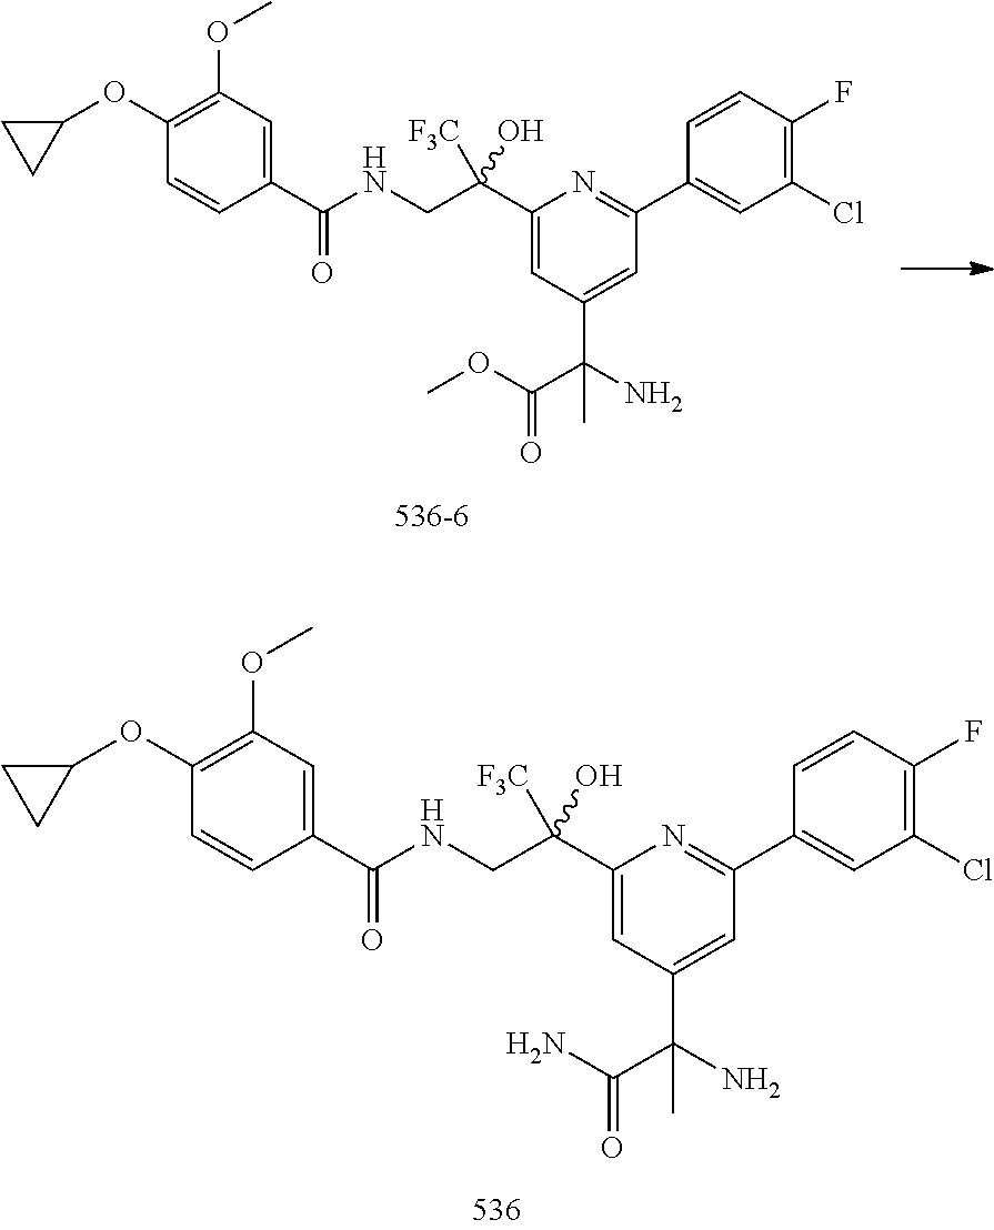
C1=CC(F)=C(Cl)C=C1C1=NC(C(CNC(C2=CC(OC)=C(OC3CC3)C=C2)=O)(O)[F3C])=CC(C(C)(N)C(N)=O)=C1.C1=CC(F)=C(Cl)C=C1C1=NC(C(CNC(C2=CC(OC)=C(OC3CC3)C=C2)=O)(O)[F3C])=CC(C(C)(N)C(OC)=O)=C1
